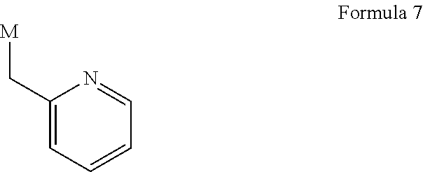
C1(C[M])=CC=CC=N1
